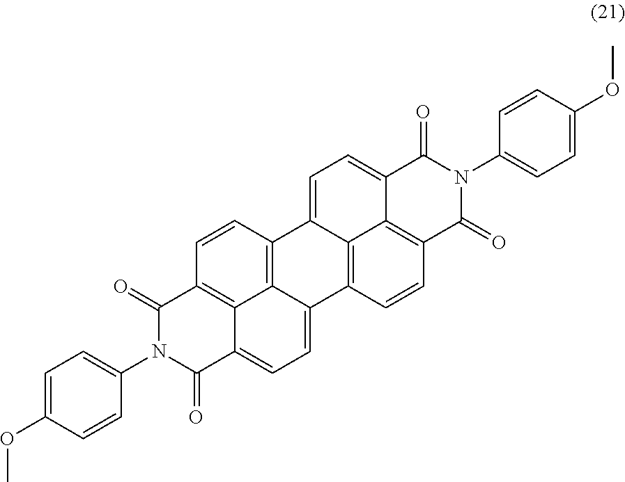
C1=C(OC)C=CC(N2C(=O)C3=CC=C4C5=C(C=CC(=C35)C2=O)C2=CC=C3C5=C(C=CC4=C25)C(=O)N(C2=CC=C(OC)C=C2)C3=O)=C1
